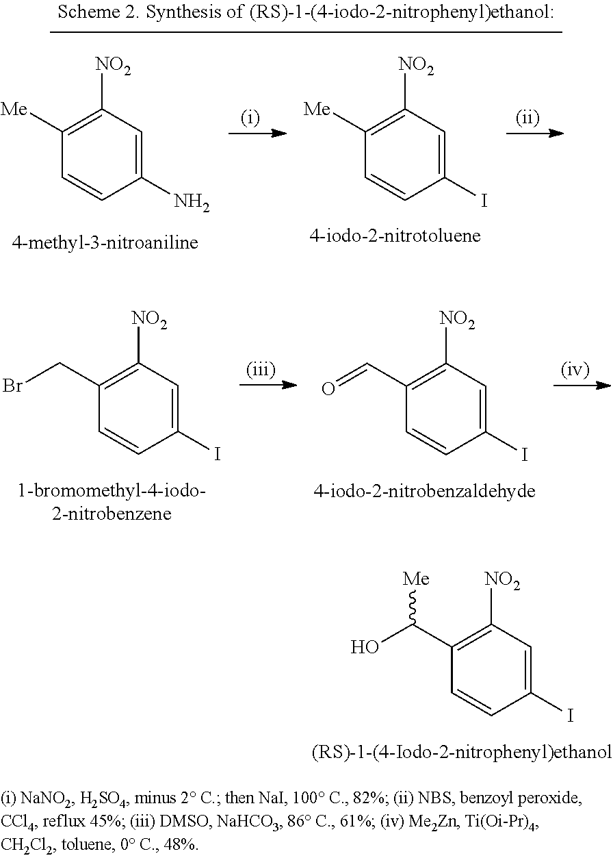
C1(C(O)[Me])=C([NO2])C=C(I)C=C1.C1(CBr)=C([NO2])C=C(I)C=C1.C1(C=O)=C([NO2])C=C(I)C=C1.C1([Me])=C([NO2])C=C(N)C=C1.C1([Me])=C([NO2])C=C(I)C=C1
